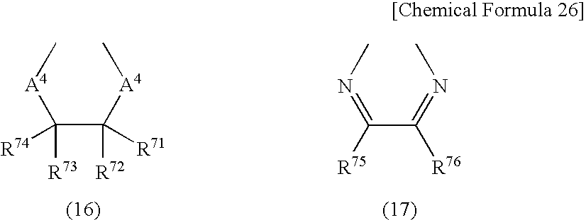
C(C([A4]C)([R71])[R72])([A4]C)([R74])[R73].C(C(=NC)[R76])(=NC)[R75]
